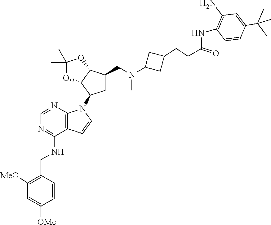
C1([MeO])=C(CNC2=NC=NC3=C2C=CN3C2CC(CN(C)C3CC(CCC(NC4=C(N)C=C(C(C)(C)C)C=C4)=O)C3)C3C2OC(C)(C)O3)C=CC([OMe])=C1
